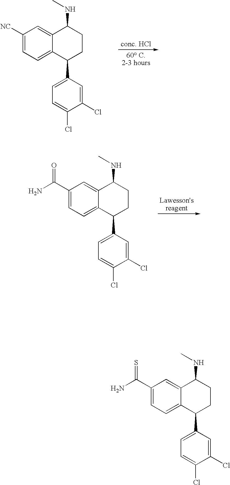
C1(C(N)=O)=CC=C2C(=C1)C(NC)CCC2C1=CC=C(Cl)C(Cl)=C1.C1([NC])=CC=C2C(=C1)C(NC)CCC2C1=CC=C(Cl)C(Cl)=C1.C1(C(N)=S)=CC=C2C(=C1)C(NC)CCC2C1=CC=C(Cl)C(Cl)=C1
